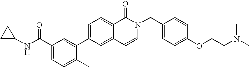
C1C(NC(C2=CC=C(C)C(C3=CC=C4C(=C3)C=CN(CC3=CC=C(OCCN(C)C)C=C3)C4=O)=C2)=O)C1
